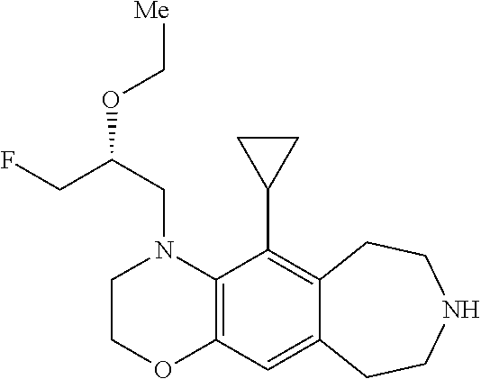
N1(CC(OC[Me])CF)C2=C(OCC1)C=C1C(=C2C2CC2)CCNCC1
